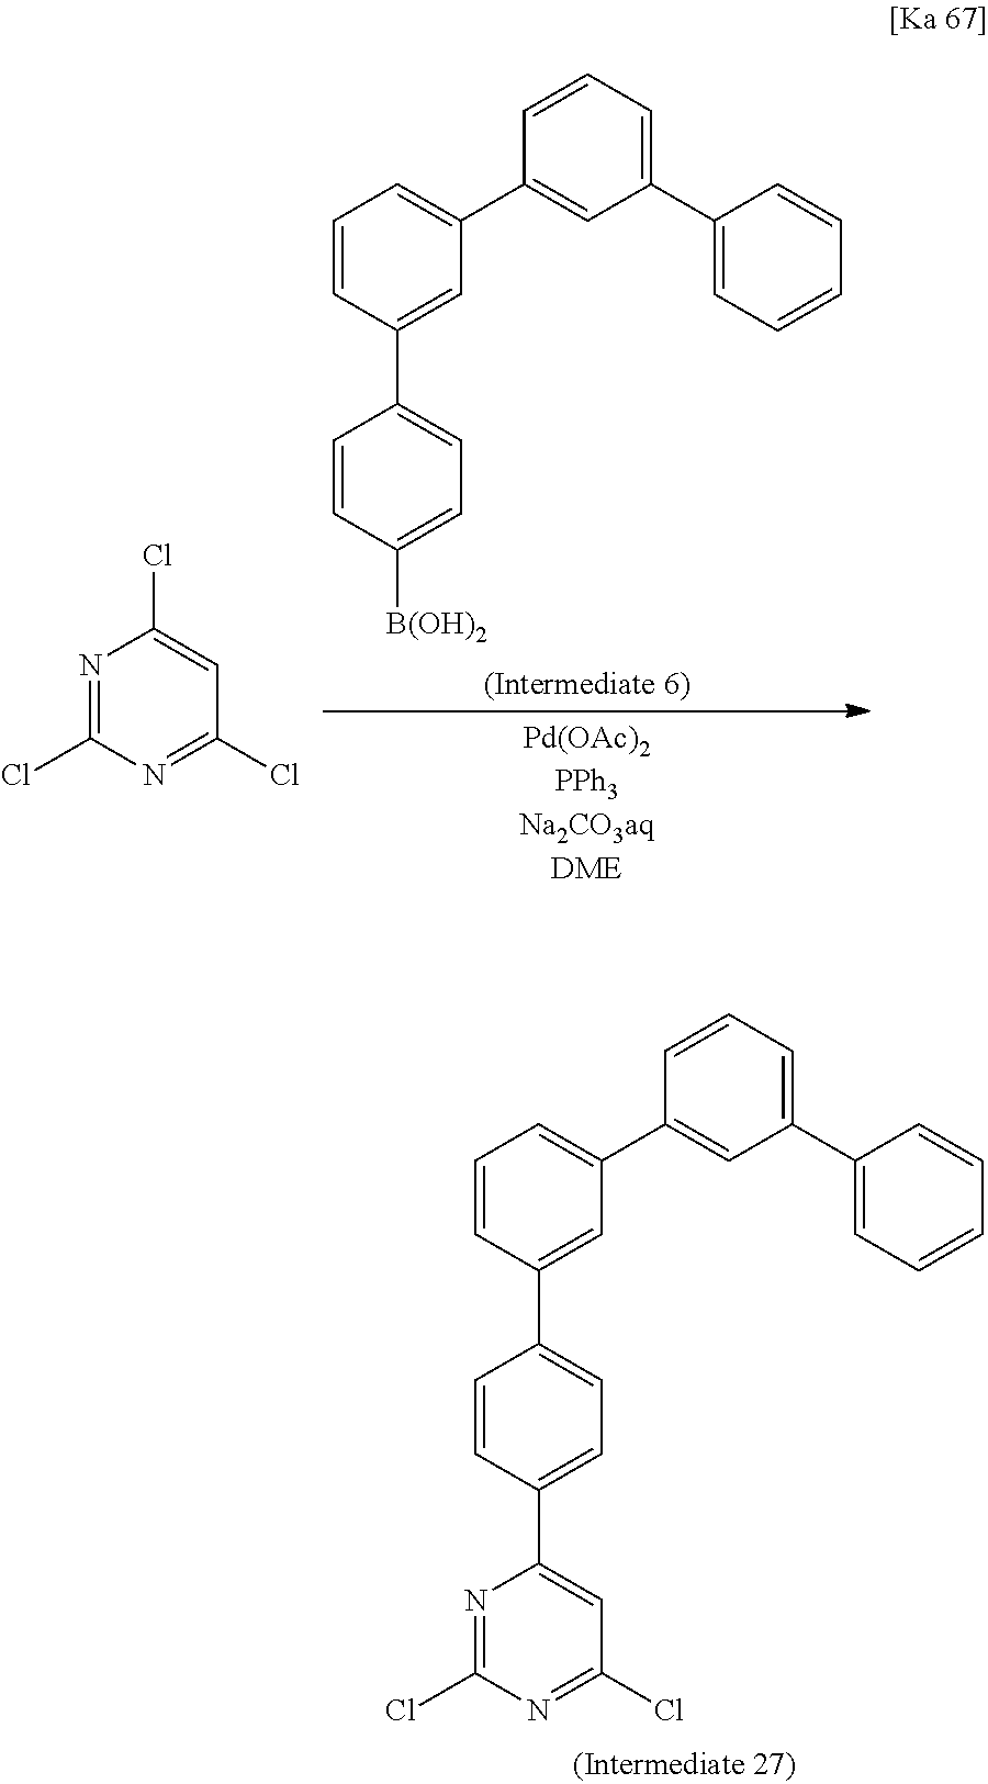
C1=CC=C(C2=CC=CC=C2)C=C1C1=CC=CC(C2=CC=C(C3=CC(Cl)=NC(Cl)=N3)C=C2)=C1.C1=CC=C(C2=CC=CC=C2)C=C1C1=CC=CC(C2=CC=C([B(OH)2])C=C2)=C1.N1=C(Cl)N=C(Cl)C=C1Cl
